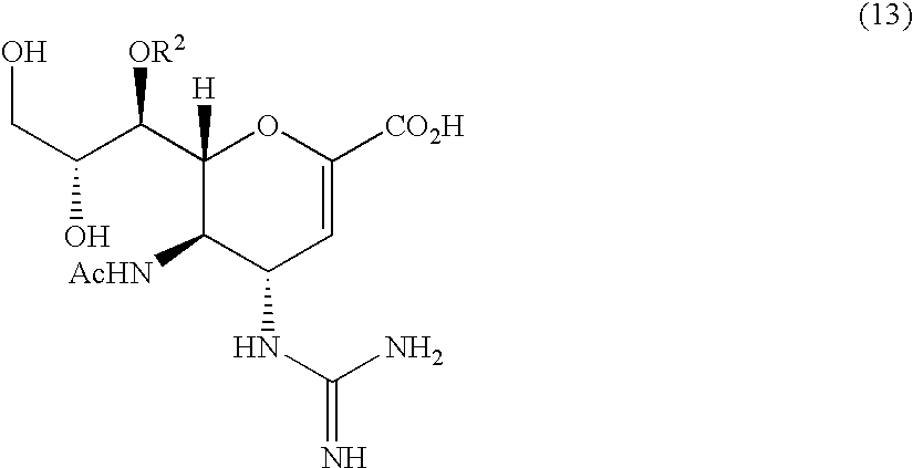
OCC(O)C(C1([H])C([AcHN])C(NC(=N)N)C=C([CO2H])O1)[OR2]
